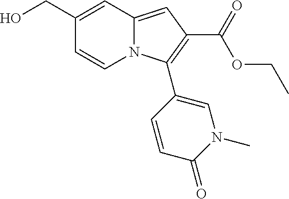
C1(CO)=CC2=CC(C(=O)OCC)=C(C3=CN(C)C(=O)C=C3)N2C=C1
